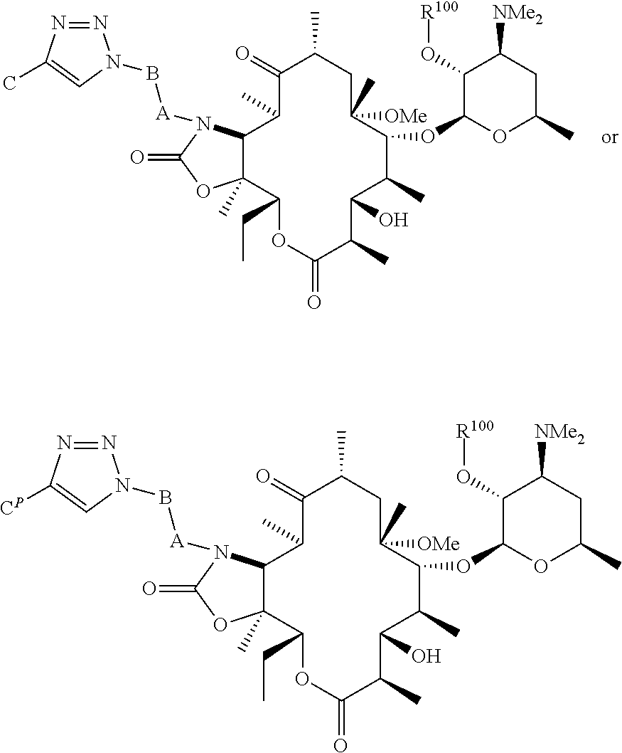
N1=NC(C)=CN1B[A]N1C2C(C)(C(CC)OC(=O)C(C)C(O)C(C)C(OC3C(O[R100])C([NMe2])CC(C)O3)C([OMe])(C)CC(C)C(=O)C2C)OC1=O.N1=NC([CP])=CN1B[A]N1C2C(C)(C(CC)OC(=O)C(C)C(O)C(C)C(OC3C(O[R100])C([NMe2])CC(C)O3)C([OMe])(C)CC(C)C(=O)C2C)OC1=O
